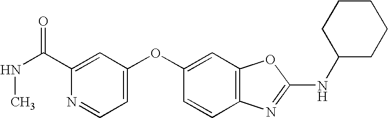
CNC(=O)C1=CC(OC2=CC3=C(C=C2)N=C(NC2CCCCC2)O3)=CC=N1
